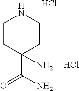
C1CC(C(N)=O)(N)CCN1.Cl.Cl
